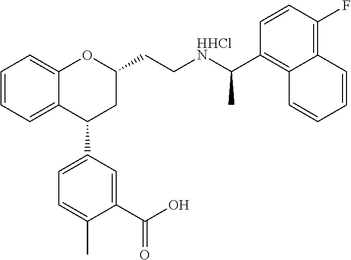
C1=CC=C2C(=C1)OC(CC[HHClN]C(C1=C3C(=C(F)C=C1)C=CC=C3)C)CC2C1=CC=C(C)C(C(O)=O)=C1
